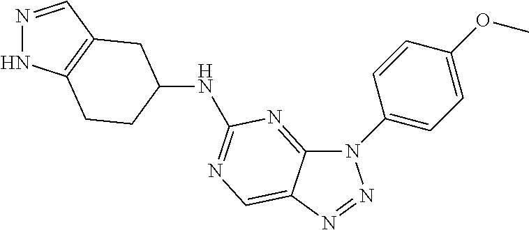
C12=NC(NC3CCC4=C(C=NN4)C3)=NC=C1N=NN2C1=CC=C(OC)C=C1
